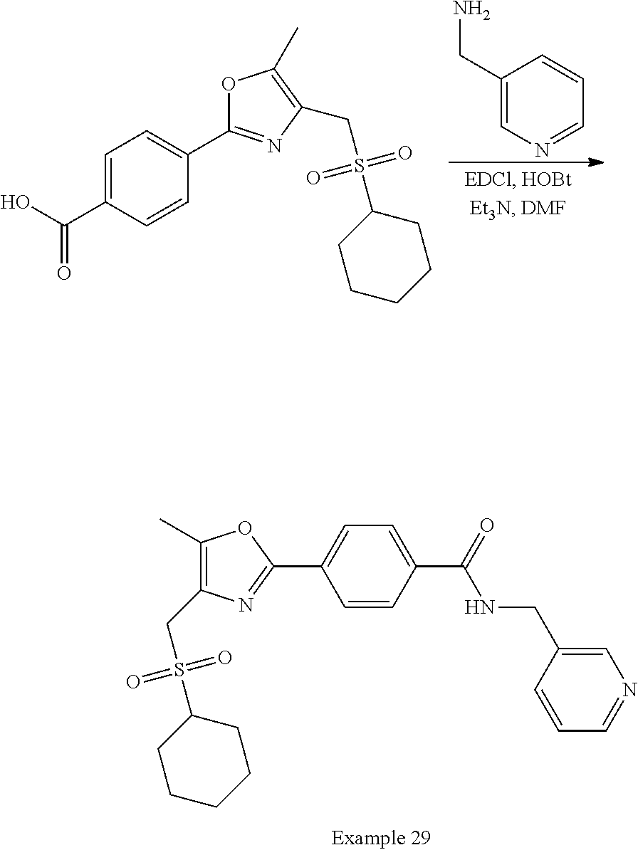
O1C(C2=CC=C(C(O)=O)C=C2)=NC(CS(C2CCCCC2)(=O)=O)=C1C.C1(CN)=CN=CC=C1.C1=CC(C(NCC2=CN=CC=C2)=O)=CC=C1C1=NC(CS(C2CCCCC2)(=O)=O)=C(C)O1
